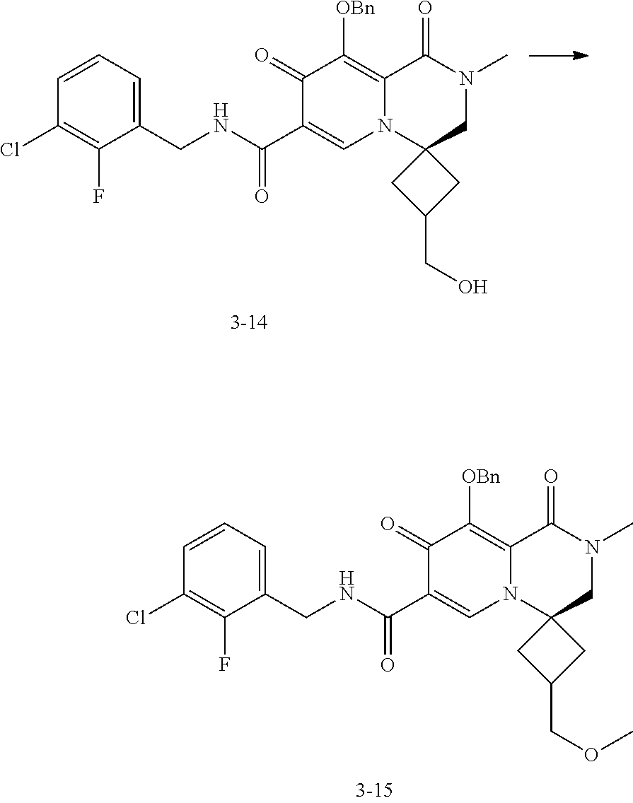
C1=CC=C(CNC(C2=CN3C(=C([OBn])C2=O)C(=O)N(C)CC32CC(COC)C2)=O)C(F)=C1Cl.C1=CC=C(CNC(C2=CN3C(=C([OBn])C2=O)C(=O)N(C)CC32CC(CO)C2)=O)C(F)=C1Cl
